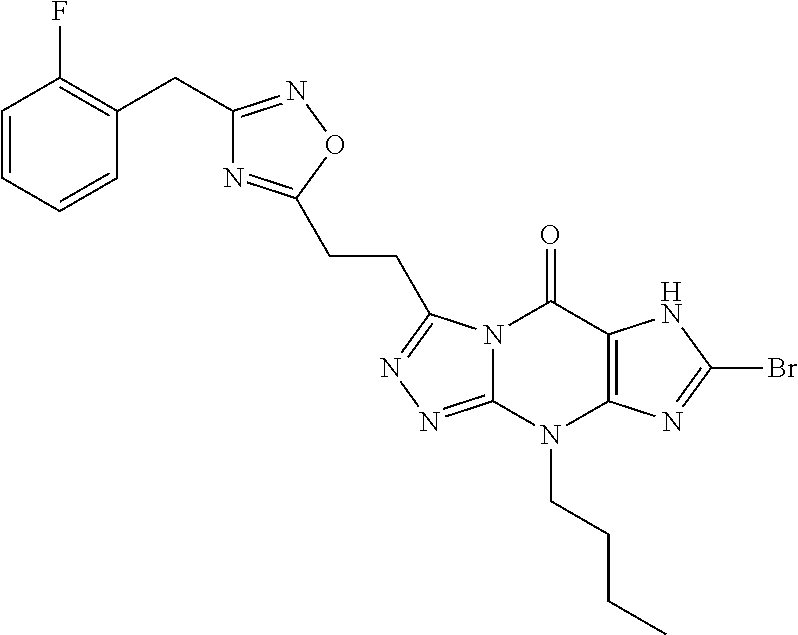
C1=CC=CC(CC2=NOC(CCC3=NN=C4N3C(=O)C3=C(N4CCCC)N=C(Br)N3)=N2)=C1F
